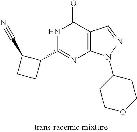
N1C(C2C(C#N)CC2)=NC2=C(C1=O)C=NN2C1CCOCC1
